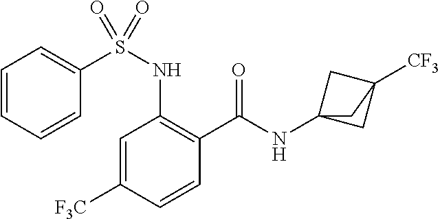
C1=C([F3C])C=CC(C(=O)NC23CC([CF3])(C2)C3)=C1NS(C1=CC=CC=C1)(=O)=O
